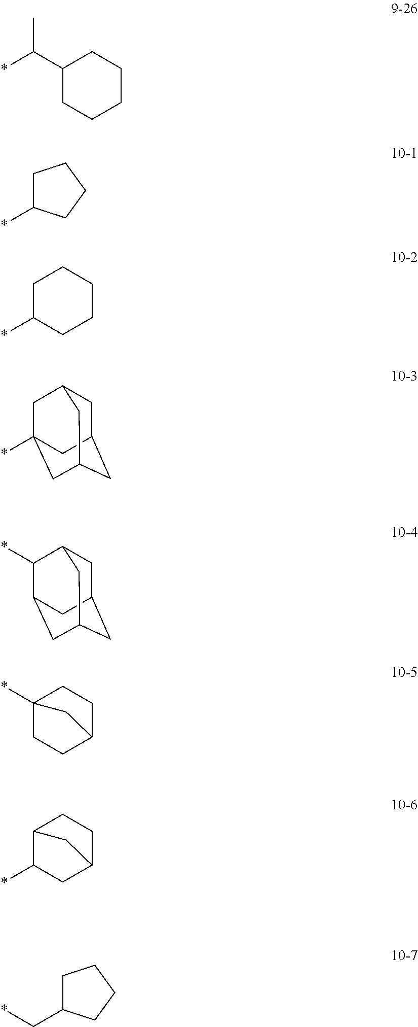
*C1CCCC1.*C1CCCCC1.*C(C1CCCCC1)C.*C12CC3CC(CC(C1)C3)C2.C1C2CC3CC(C2)C(*)C1C3.*C12CCC(CC1)C2.C12CCC(CC1*)C2.C(C1CCCC1)*
